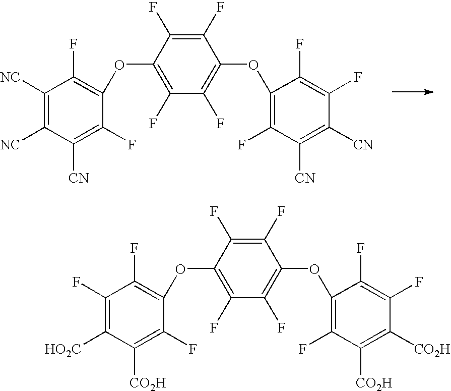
C1([NC])=C([NC])C([CN])=C(F)C(OC2=C(F)C(F)=C(OC3=C(F)C([CN])=C([CN])C(F)=C3F)C(F)=C2F)=C1F.C1(F)=C([HO2C])C([CO2H])=C(F)C(OC2=C(F)C(F)=C(OC3=C(F)C([CO2H])=C([CO2H])C(F)=C3F)C(F)=C2F)=C1F
